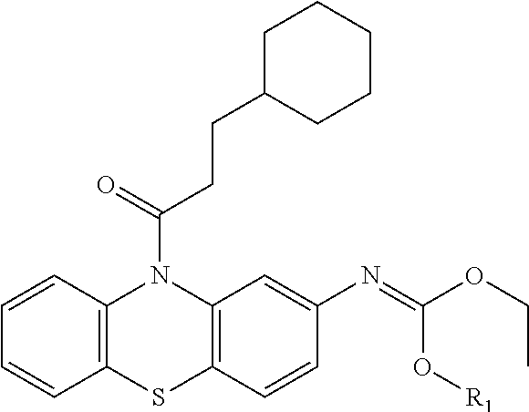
C1=CC2=C(C=C1)SC1=C(N2C(=O)CCC2CCCCC2)C=C(N=C(O[R1])OCC)C=C1
